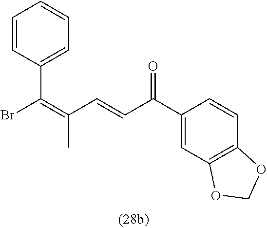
C(C(=O)C1=CC2=C(C=C1)OCO2)=CC(=C(Br)C1=CC=CC=C1)C
